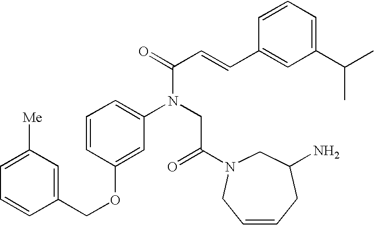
C1=CC(OCC2=CC([Me])=CC=C2)=CC(N(CC(=O)N2CC(N)CC=CC2)C(C=CC2=CC(C(C)C)=CC=C2)=O)=C1
